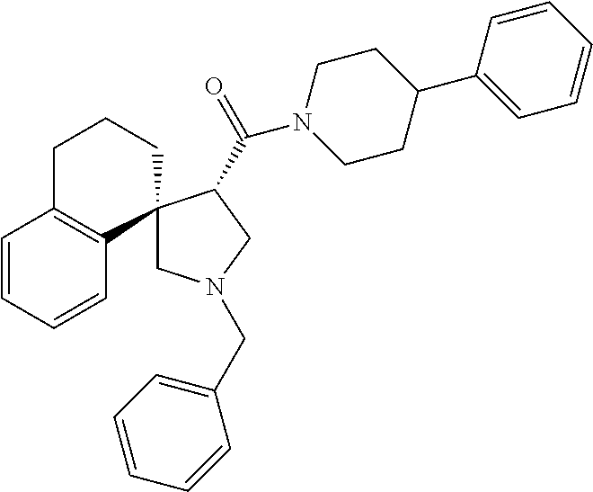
C1=CC=CC2=C1CCCC21CN(CC2=CC=CC=C2)CC1C(N1CCC(C2=CC=CC=C2)CC1)=O
